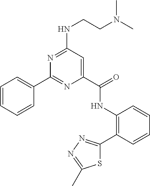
C1=CC=CC(C2=NC(C(NC3=C(C4=NN=C(C)S4)C=CC=C3)=O)=CC(NCCN(C)C)=N2)=C1
